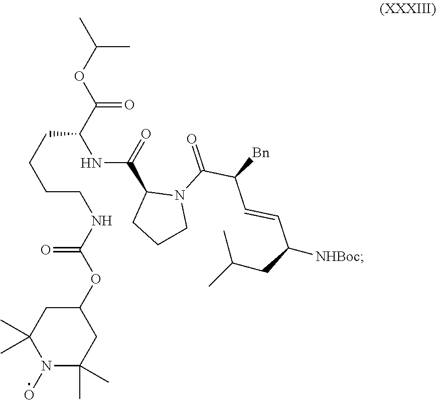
CC(C)OC(C(CCCCNC(=O)OC1CC(C)(C)N(O)C(C)(C)C1)NC(C1CCCN1C(C(C=CC(CC(C)C)[NHBoc])[Bn])=O)=O)=O
